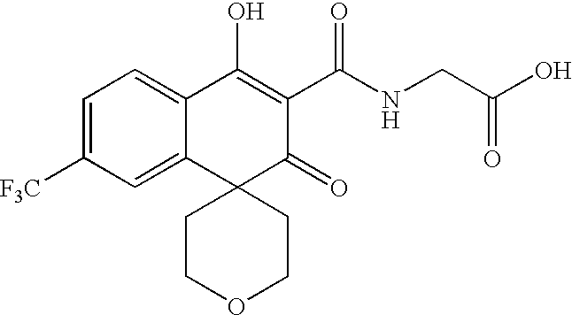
C1=C([F3C])C=C2C(=C1)C(O)=C(C(NCC(O)=O)=O)C(=O)C21CCOCC1
